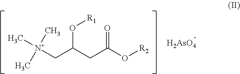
C[N+](C)(CC(CC(O[R2])=O)O[R1])C.[H2AsO4]
